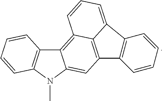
C12=C3C4=C(C=C1N(C)C1=C2C=CC=C1)C1=C(C4=CC=C3)C=CC=C1
